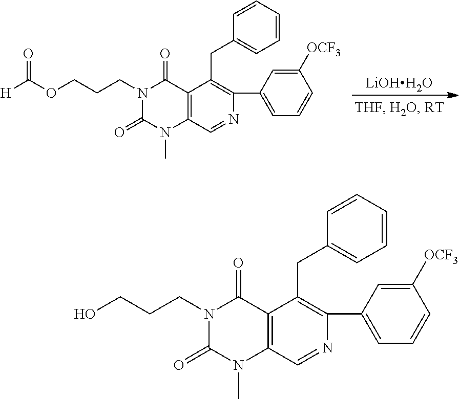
[LiOHH2O].C12=C(C=NC(C3=CC=CC([OCF3])=C3)=C1CC1=CC=CC=C1)N(C)C(=O)N(CCCOC([H])=O)C2=O.C12=C(C=NC(C3=CC=CC([OCF3])=C3)=C1CC1=CC=CC=C1)N(C)C(=O)N(CCCO)C2=O
